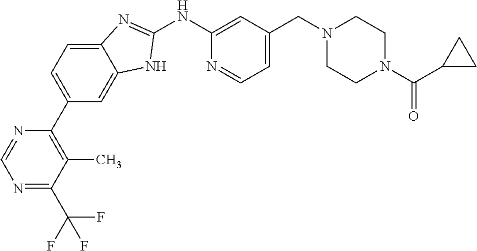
C1=C2C(=CC(C3=C(C)C(C(F)(F)F)=NC=N3)=C1)NC(NC1=CC(CN3CCN(C(C4CC4)=O)CC3)=CC=N1)=N2
